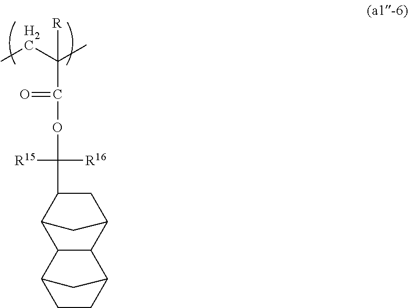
C(C(CC)(C)[R])(OC([R15])([R16])C1C2C3C(C(C1)C2)C1CCC3C1)=O
